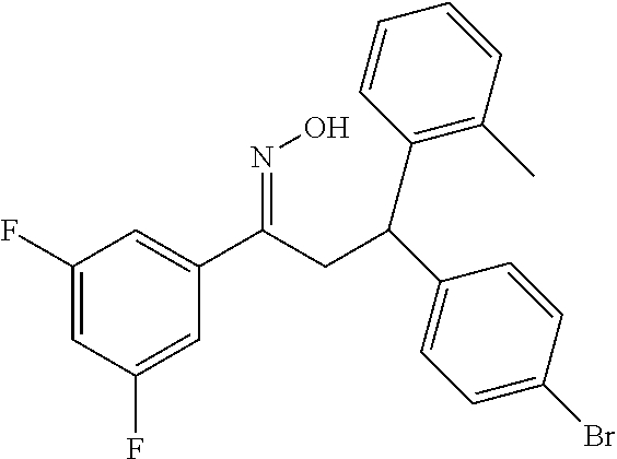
C1(F)=CC(F)=CC(C(CC(C2=CC=C(Br)C=C2)C2=C(C)C=CC=C2)=NO)=C1
